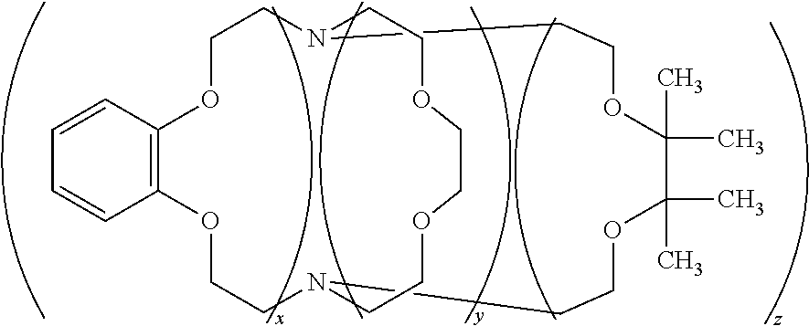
C1N2CCOC3=C(C=CC=C3)OCCN(CCOC(C)(C)C(C)(C)OC1)CCOCCOCC2
